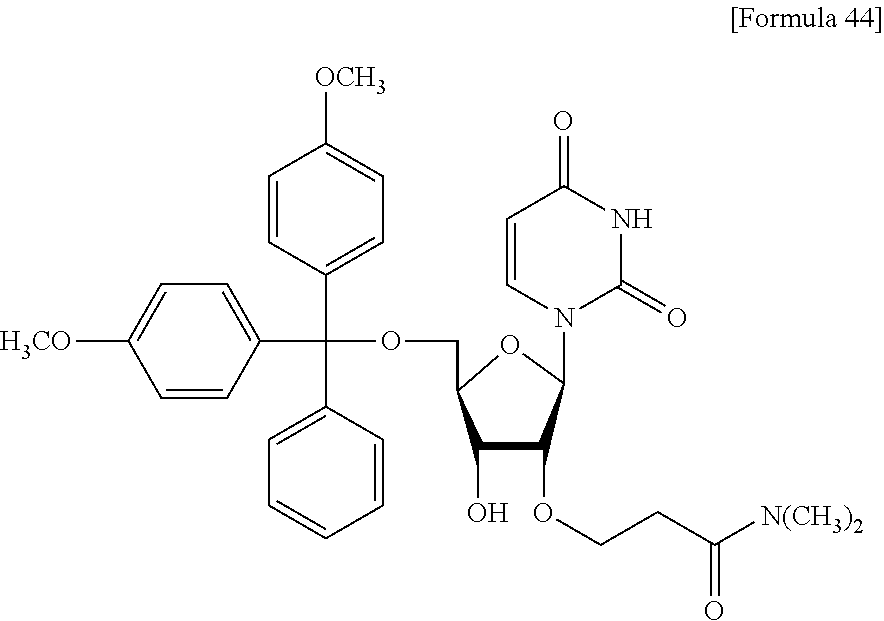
C1(O)C(OCCC([N(CH3)2])=O)C(N2C(=O)NC(=O)C=C2)OC1COC(C1=CC=C([OCH3])C=C1)(C1=CC=CC=C1)C1=CC=C([H3CO])C=C1
